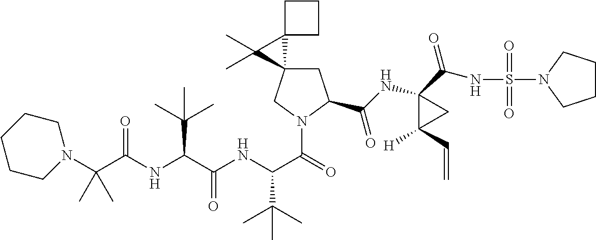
C(C(NC(C(=O)N1CC2(CC1C(NC1(C(NS(=O)(=O)N3CCCC3)=O)C([H])(C=C)C1)=O)C1(C2(C)C)CCC1)C(C)(C)C)=O)(C(C)(C)C)NC(=O)C(N1CCCCC1)(C)C
